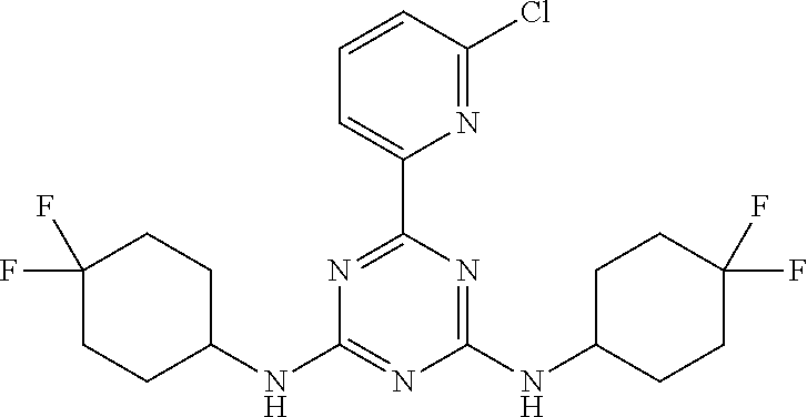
C1(NC2=NC(NC3CCC(F)(F)CC3)=NC(C3=CC=CC(Cl)=N3)=N2)CCC(F)(F)CC1
